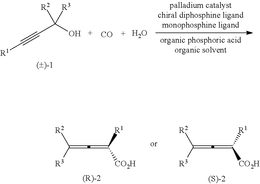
C(C#C[R1])(O)([R2])[R3].[CO].O.C(=C=C([CO2H])[R1])([R2])[R3].[(R)-2].C(=C=C([CO2H])[R1])([R2])[R3]
